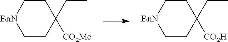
C1CC([CO2H])(CC)CC[BnN]1.C1CC([CO2Me])(CC)CC[BnN]1
